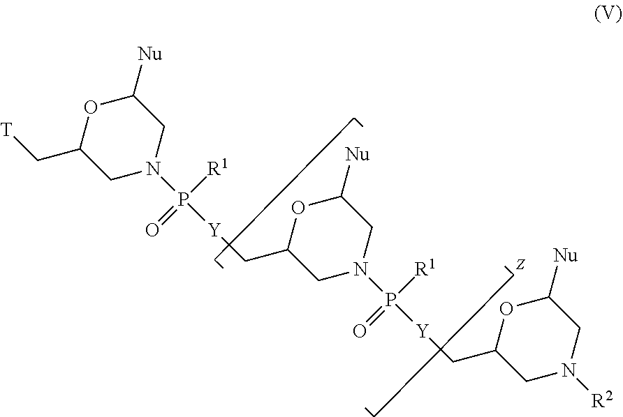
O1C(C[T])CN(P([R1])(=O)[Y]CC2CN(P([Y]CC3CN([R2])CC([Nu])O3)([R1])=O)CC([Nu])O2)CC1[Nu]
